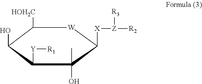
C1([HOH2C])C(O)C([Y][R1])C(C)(O)C([X][Z]([R2])[R3])[W]1
